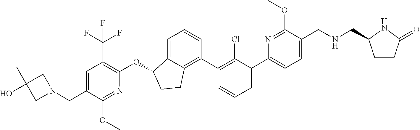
O(C1C2=CC=CC(C3=C(Cl)C(C4=CC=C(CNCC5CCC(=O)N5)C(OC)=N4)=CC=C3)=C2CC1)C1=C(C(F)(F)F)C=C(CN2CC(O)(C)C2)C(OC)=N1
